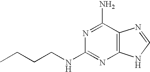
CCCCNC1=NC2=C(C(N)=N1)N=CN2
